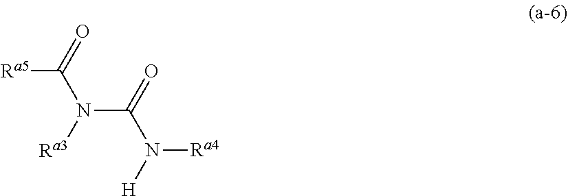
C(N(C(N([Ra4])[H])=O)[Ra3])([Ra5])=O
